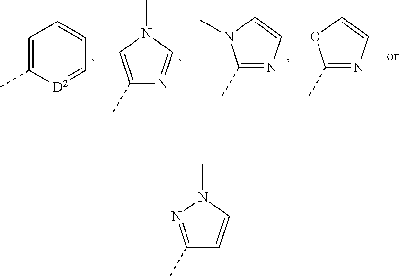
C1(C)=NC=CN1C.C1(C)=CN(C)C=N1.C1=C(C)[D2]=CC=C1.C1(C)=NC=CO1.C1(C)=NN(C)C=C1
